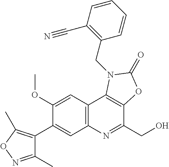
C1(OC)=CC2=C(C=C1C1=C(C)ON=C1C)N=C(CO)C1=C2N(CC2=C(C#N)C=CC=C2)C(=O)O1
